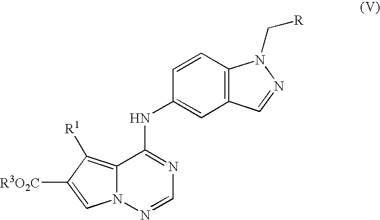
C12=C(C=CC(NC3=NC=NN4C3=C([R1])C([R3O2C])=C4)=C1)N(C[R])N=C2
